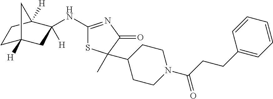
C1(NC2([H])CC3([H])CCC2([H])C3)=NC(=O)C(C)(C2CCN(C(CCC3=CC=CC=C3)=O)CC2)S1
